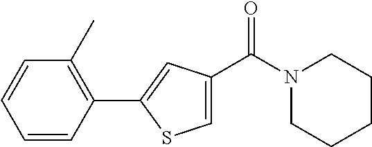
C1=CC(C2=CC(C(N3CCCCC3)=O)=CS2)=C(C)C=C1
